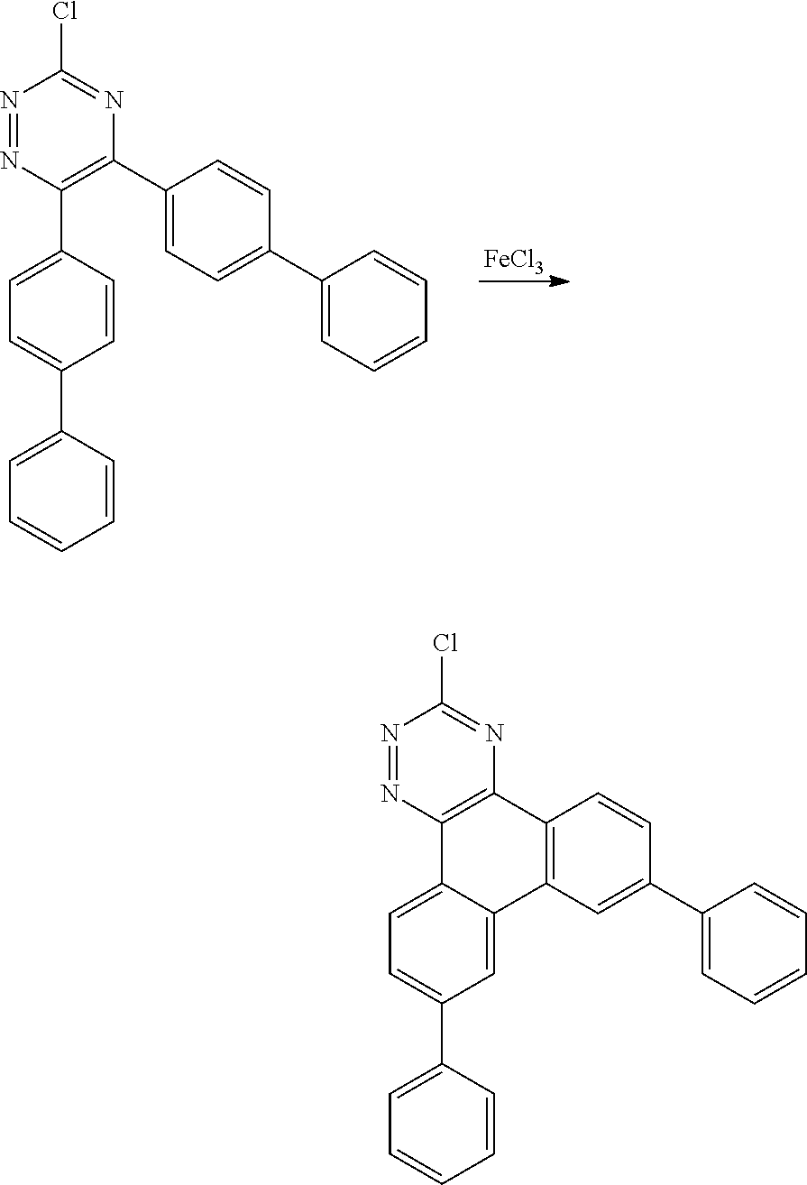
N1=NC2=C(N=C1Cl)C1=C(C3=CC(C4=CC=CC=C4)=CC=C23)C=C(C2=CC=CC=C2)C=C1.N1=NC(C2=CC=C(C3=CC=CC=C3)C=C2)=C(C2=CC=C(C3=CC=CC=C3)C=C2)N=C1Cl.[FeCl3]
